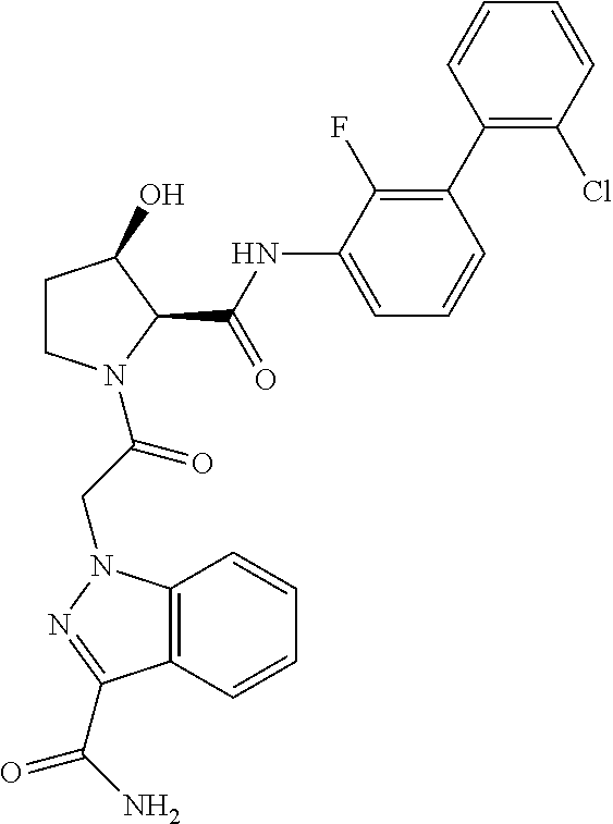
C12=C(N(CC(=O)N3CCC(O)C3C(NC3=CC=CC(C4=C(Cl)C=CC=C4)=C3F)=O)N=C1C(N)=O)C=CC=C2
